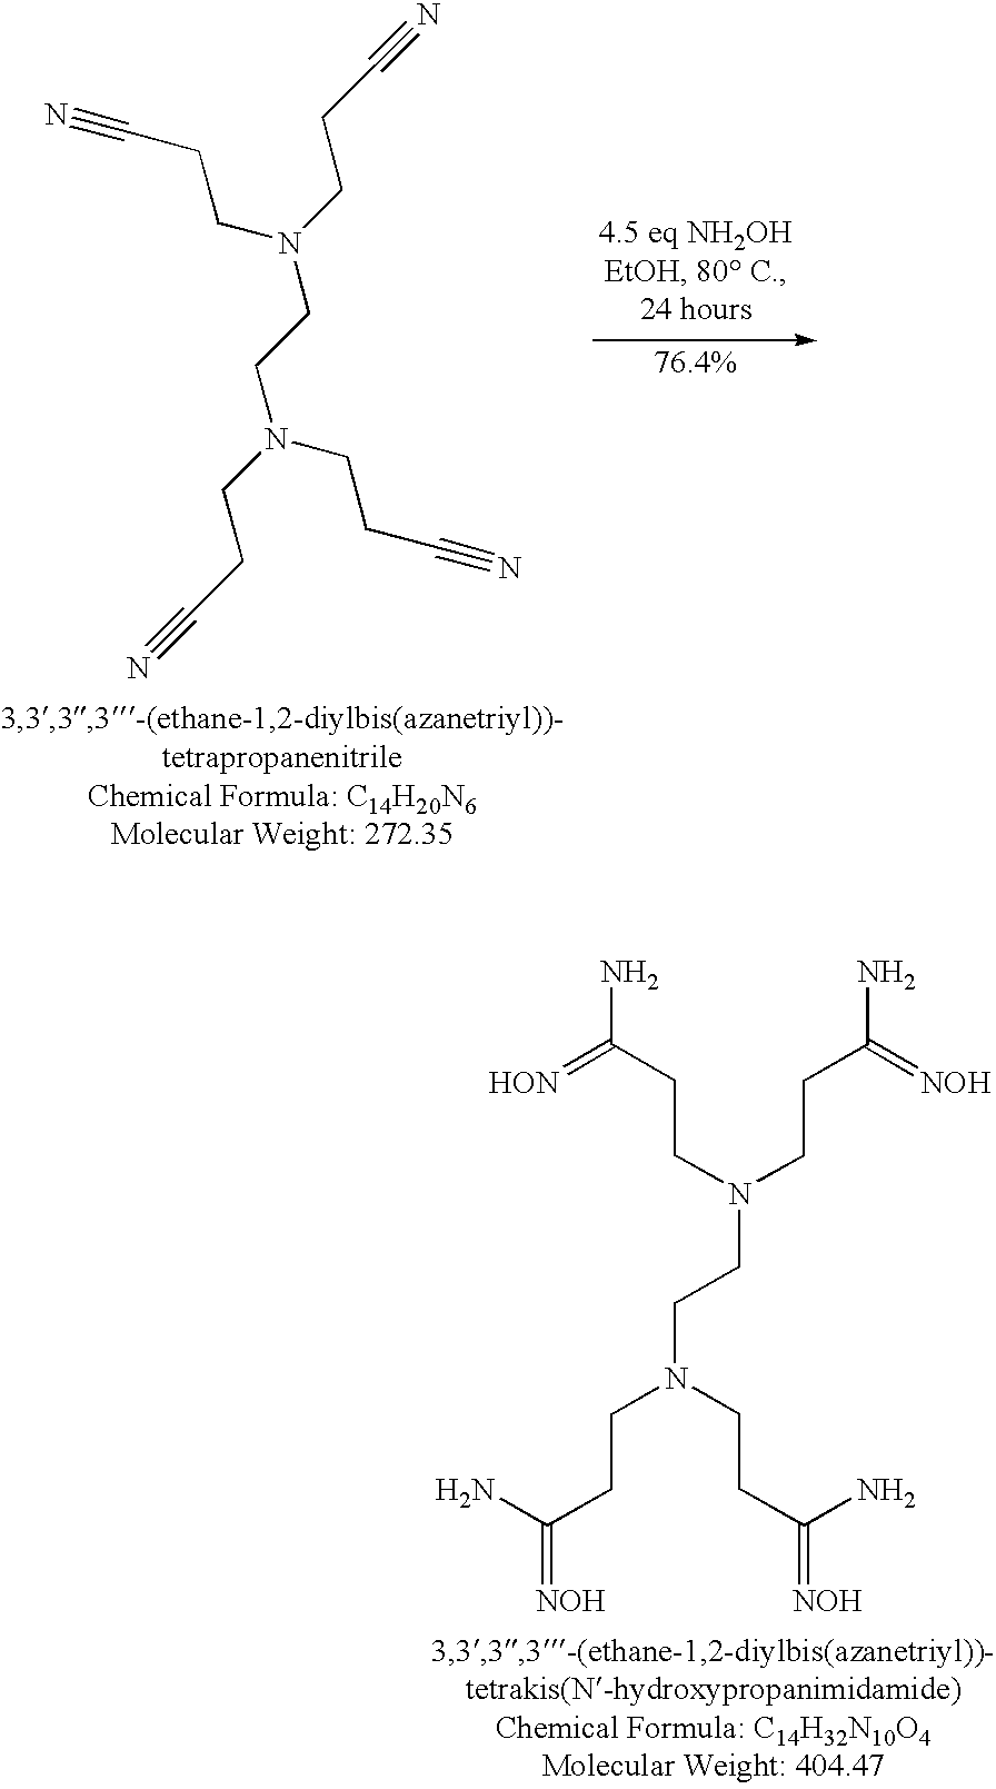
C(N(CCC#N)CCN(CCC#N)CCC#N)CC#N.N(CCN(CCC(=[NOH])N)CCC(=[NOH])N)(CCC(N)=[HON])CCC(N)=[NOH]
